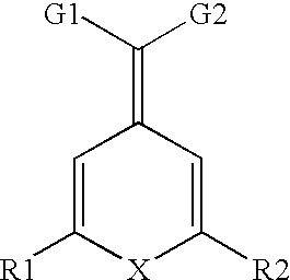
C1([R1])=CC(=C([G1])[G2])C=C([R2])[X]1
